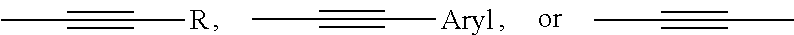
CC#C[Aryl].CC#C[R].CC#CC
